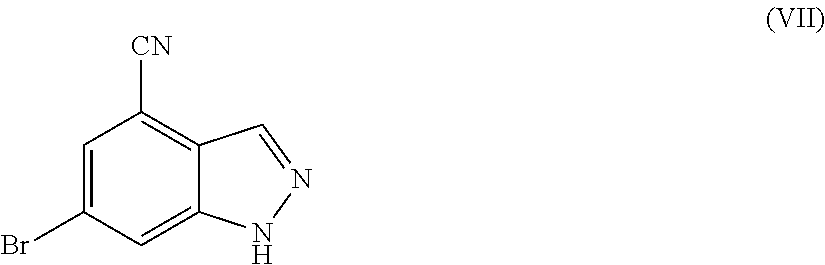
C1=C(Br)C=C2C(=C1[CN])C=NN2
